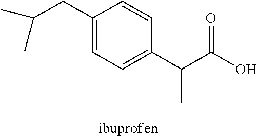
C1(CC(C)C)=CC=C(C(C)C(O)=O)C=C1.[ibuprofen]
